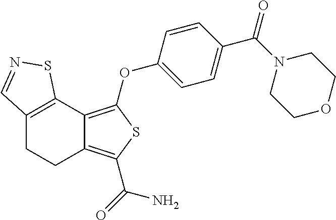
C12=C(OC3=CC=C(C(N4CCOCC4)=O)C=C3)SC(C(=O)N)=C1CCC1=C2SN=C1
